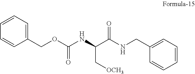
C1(COC(NC(C(NCC2=CC=CC=C2)=O)C[OCH3])=O)=CC=CC=C1
